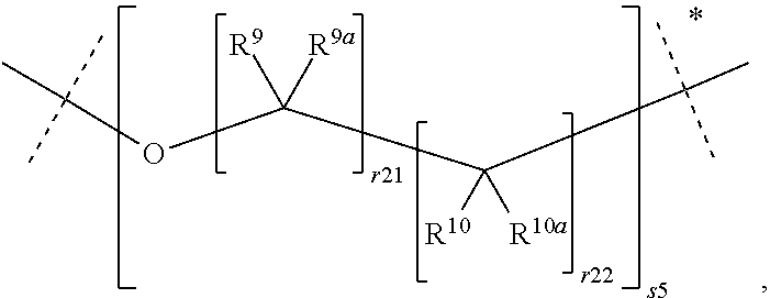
C(OC(C(C(C)(C)C)([R10])[R10a])([R9a])[R9])(C)(C)C
